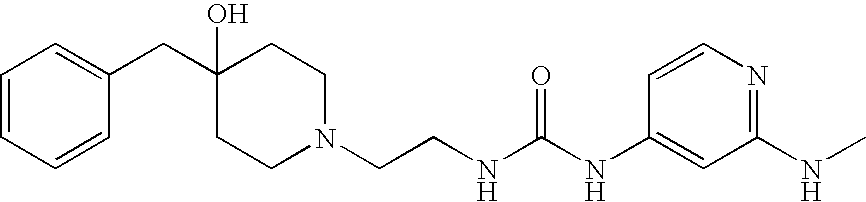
C1(CC2=CC=CC=C2)(O)CCN(CCNC(NC2=CC(NC)=NC=C2)=O)CC1
